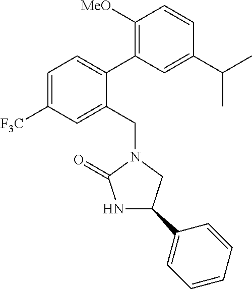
C1=C([F3C])C=C(CN2CC(C3=CC=CC=C3)NC2=O)C(C2=C([MeO])C=CC(C(C)C)=C2)=C1
